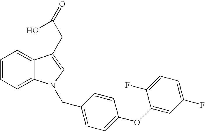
C1=CC=C2C(=C1)C(CC(=O)O)=CN2CC1=CC=C(OC2=CC(F)=CC=C2F)C=C1
